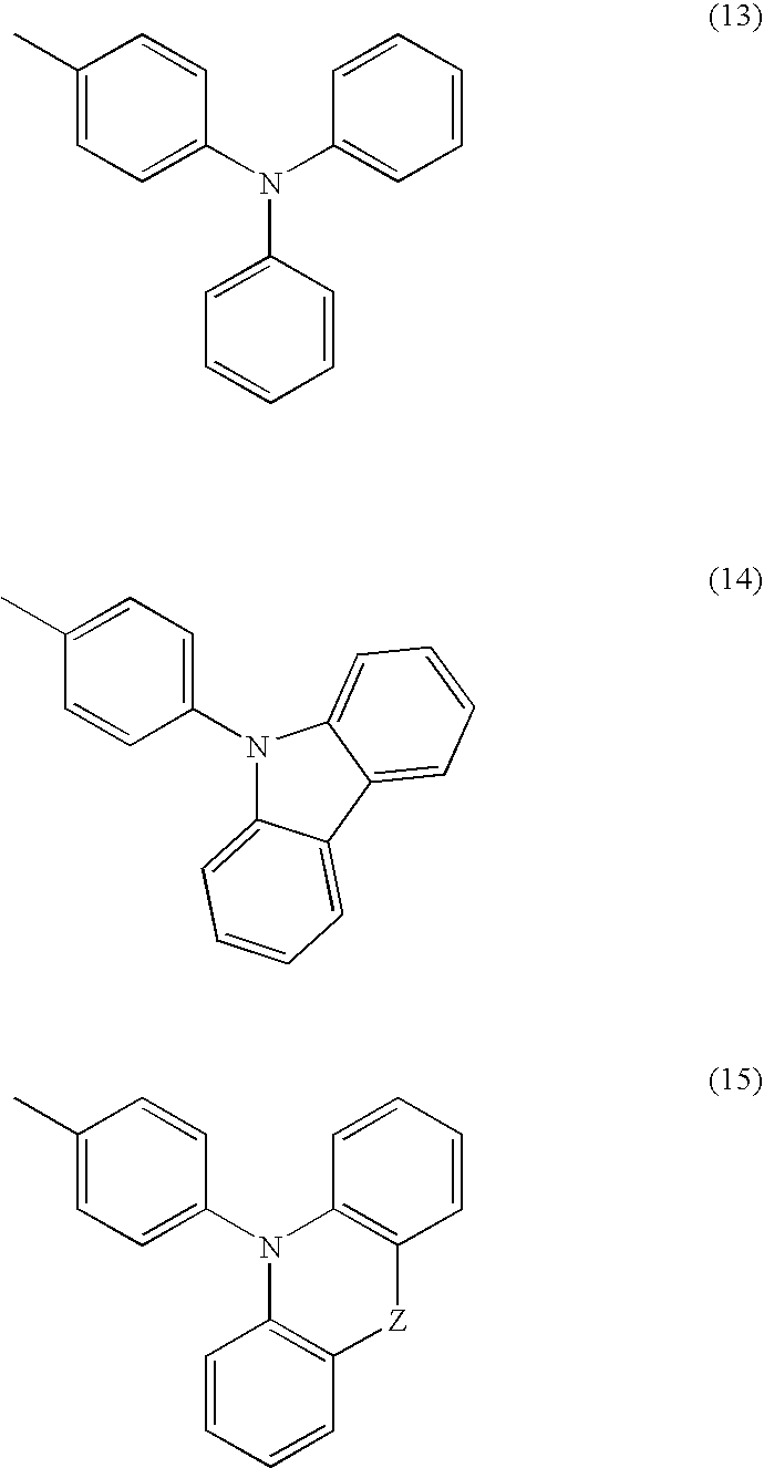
C1(C)=CC=C(N(C2=CC=CC=C2)C2=CC=CC=C2)C=C1.N1(C2=CC=C(C)C=C2)C2=CC=CC=C2C2=CC=CC=C12.C1(C)=CC=C(N2C3=C(C=CC=C3)[Z]C3=C2C=CC=C3)C=C1
